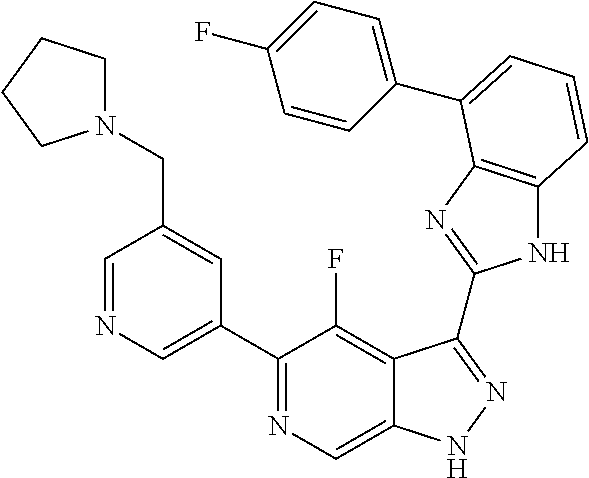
C1=NC=C(C2=NC=C3C(=C2F)C(C2=NC4=C(N2)C=CC=C4C2=CC=C(F)C=C2)=NN3)C=C1CN1CCCC1
